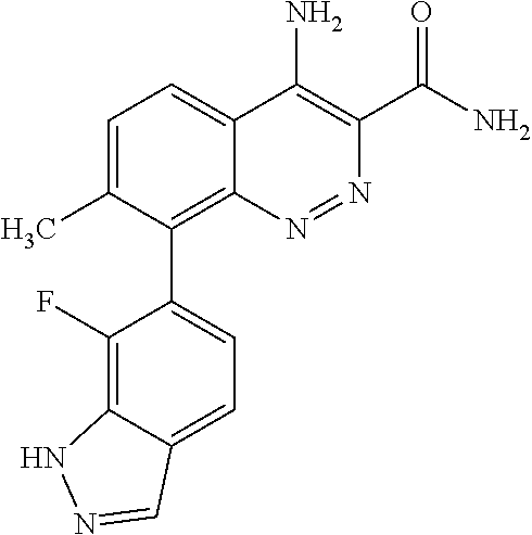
C1=C(C)C(C2=CC=C3C(=C2F)NN=C3)=C2C(=C1)C(N)=C(C(N)=O)N=N2
